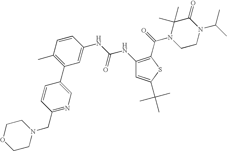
C1CN(CC2=NC=C(C3=C(C)C=CC(NC(=O)NC4=C(C(N5CCN(C(C)C)C(=O)C5(C)C)=O)SC(C(C)(C)C)=C4)=C3)C=C2)CCO1
